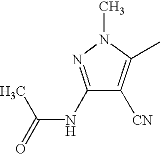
C1(NC(C)=O)=NN(C)C(C)=C1[CN]
